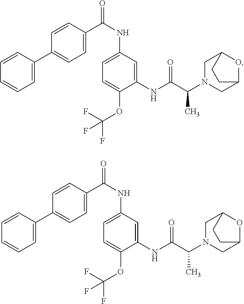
C1=C(C2=CC=C(C(NC3=CC=C(OC(F)(F)F)C(NC(C(N4CC5OC(C4)CC5)C)=O)=C3)=O)C=C2)C=CC=C1.C1=C(C2=CC=C(C(NC3=CC=C(OC(F)(F)F)C(NC(C(N4CC5OC(C4)CC5)C)=O)=C3)=O)C=C2)C=CC=C1
